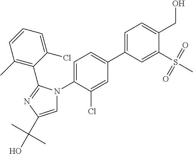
C1=C(Cl)C(C2=NC(C(C)(C)O)=CN2C2=CC=C(C3=CC=C(CO)C(S(C)(=O)=O)=C3)C=C2Cl)=C(C)C=C1
